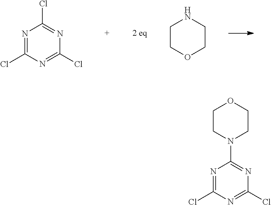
N1=C(Cl)N=C(Cl)N=C1Cl.C1COCCN1.C1CN(C2=NC(Cl)=NC(Cl)=N2)CCO1
